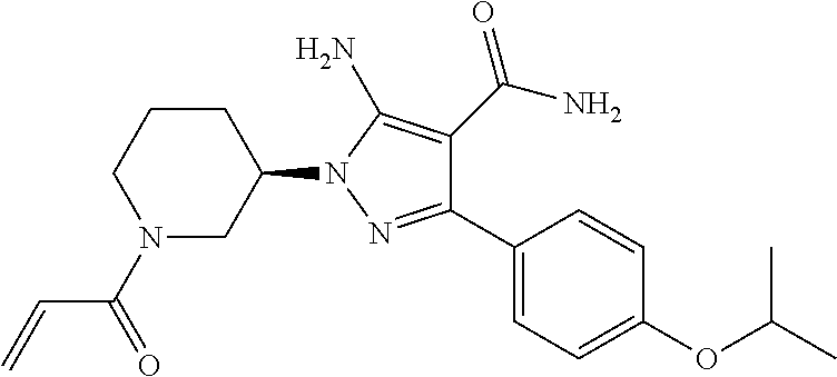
N1(C(=O)C=C)CC(N2N=C(C3=CC=C(OC(C)C)C=C3)C(C(=O)N)=C2N)CCC1
